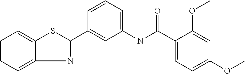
C12=CC=CC=C1SC(C1=CC(NC(C3=CC=C(OC)C=C3OC)=O)=CC=C1)=N2
